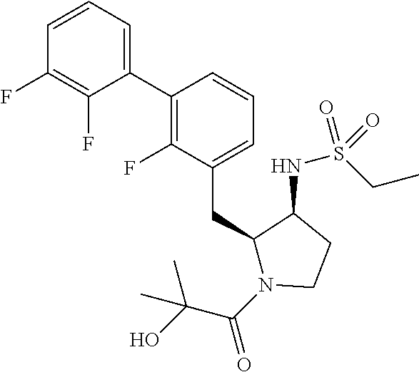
C1(C2=C(F)C(CC3N(C(C(O)(C)C)=O)CCC3NS(CC)(=O)=O)=CC=C2)=CC=CC(F)=C1F
